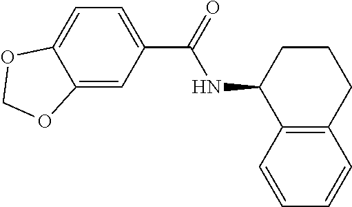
C1=C2C(=CC=C1C(NC1C3=C(CCC1)C=CC=C3)=O)OCO2
